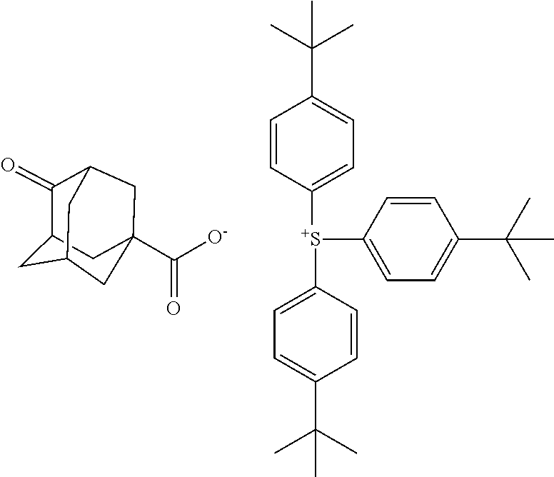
C12(C(=O)[O-])CC3CC(C(=O)C(C1)C3)C2.C1=CC([S+](C2=CC=C(C(C)(C)C)C=C2)C2=CC=C(C(C)(C)C)C=C2)=CC=C1C(C)(C)C
